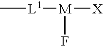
C[L1][M]([X])F
